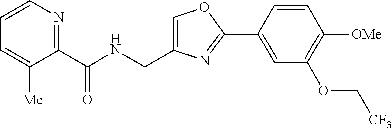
C1=C(CNC(C2=NC=CC=C2[Me])=O)N=C(C2=CC(OC[CF3])=C([OMe])C=C2)O1
